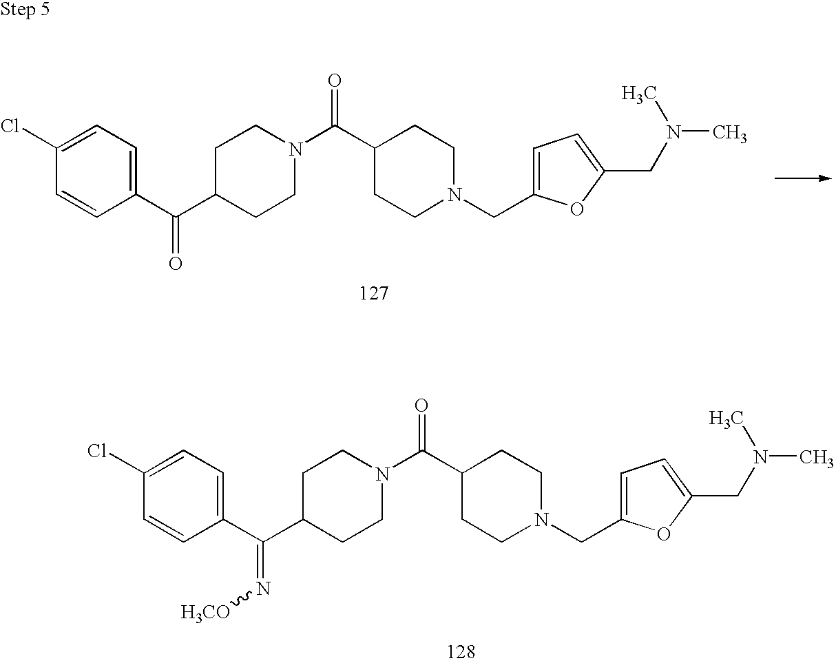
C1(C(C2CCN(C(C3CCN(CC4=CC=C(CN(C)C)O4)CC3)=O)CC2)=O)=CC=C(Cl)C=C1.C1(C(C2CCN(C(C3CCN(CC4=CC=C(CN(C)C)O4)CC3)=O)CC2)=N[H3CO])=CC=C(Cl)C=C1
